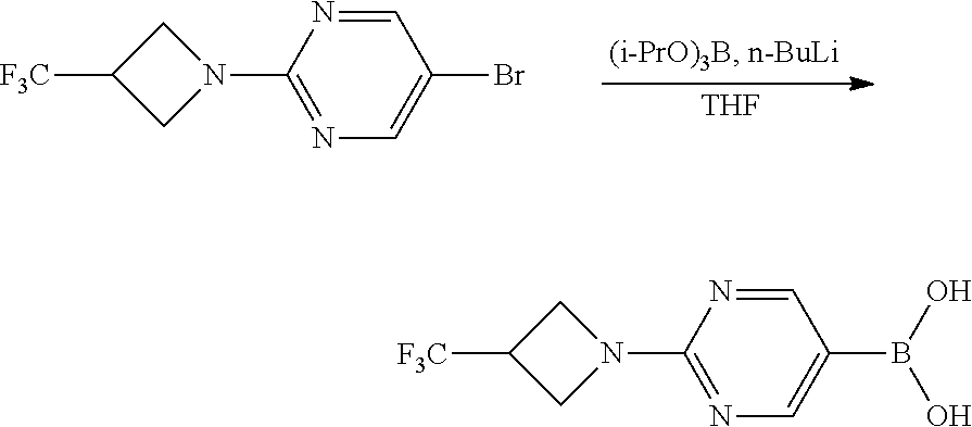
N1=C(N2CC([F3C])C2)N=CC(Br)=C1.[THF].N1=C(N2CC([F3C])C2)N=CC(B(O)O)=C1
